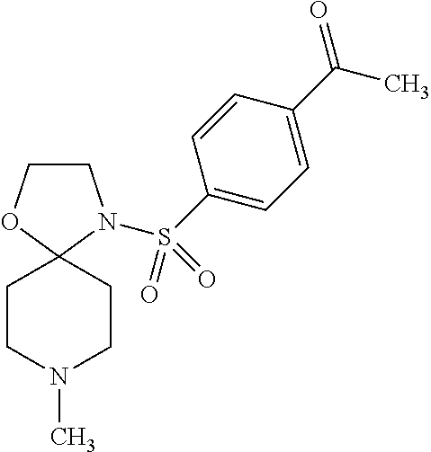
C1COC2(N1S(C1=CC=C(C(C)=O)C=C1)(=O)=O)CCN(C)CC2
